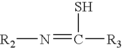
[R2]N=C([R3])S
